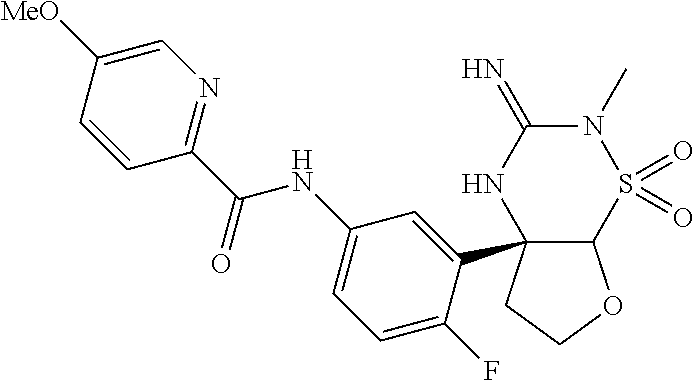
C1(C23C(OCC2)S(=O)(=O)N(C)C(=N)N3)=CC(NC(C2=NC=C([MeO])C=C2)=O)=CC=C1F
